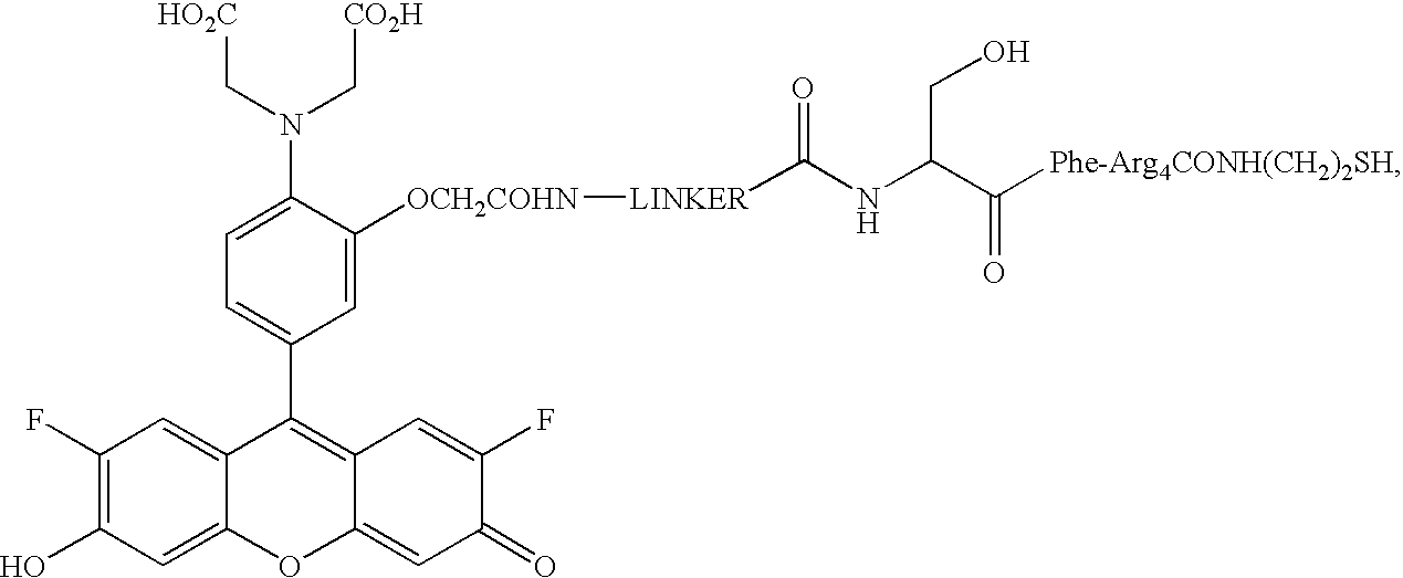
C1=C([OCH2COHN][LINKER]C(NC(C([Phe-Arg4CONH(CH2)2SH])=O)CO)=O)C(N(C[CO2H])C[HO2C])=CC=C1C1=C2C(=CC(=O)C(F)=C2)OC2=CC(O)=C(F)C=C12
